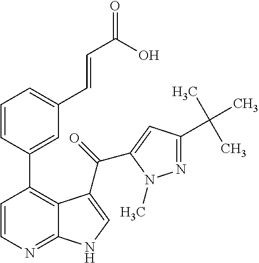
C12=NC=CC(C3=CC(C=CC(=O)O)=CC=C3)=C1C(C(=O)C1=CC(C(C)(C)C)=NN1C)=CN2
